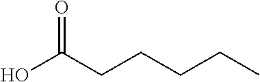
CCCCCC(O)=O
